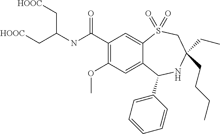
C1(C(NC(C[HOOC])C[HOOC])=O)=C(OC)C=C2C(=C1)S(=O)(=O)CC(CC)(CCCC)NC2C1=CC=CC=C1
